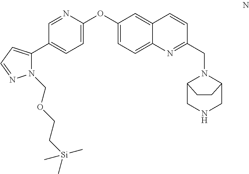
C1=C(OC2=CC=C3C(=C2)C=CC(CN2C4CNCC2CC4)=N3)N=CC(C2=CC=NN2COCC[Si](C)(C)C)=C1
